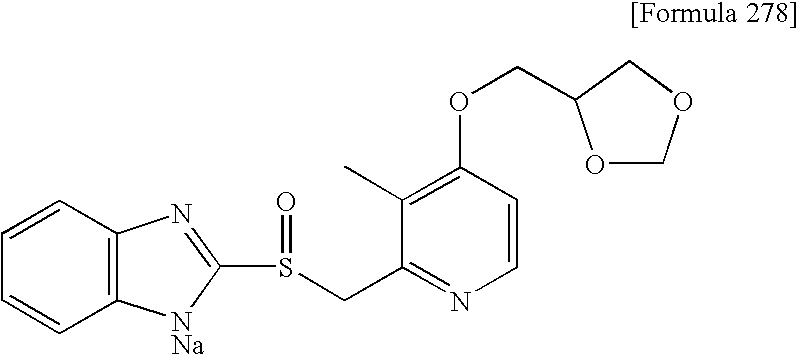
C1=CC=CC2=C1N=C(S(CC1=NC=CC(OCC3OCOC3)=C1C)=O)[NNa]2
